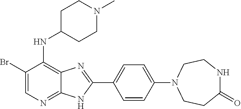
C1(Br)=CN=C2C(=C1NC1CCN(C)CC1)N=C(C1=CC=C(N3CCC(=O)NCC3)C=C1)N2
